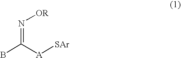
C(=N[OR])([A][SAr])B
